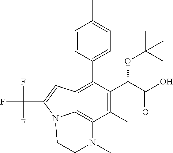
C1(C)=C(C(C(O)=O)OC(C)(C)C)C(C2=CC=C(C)C=C2)=C2C3=C1N(C)CCN3C(C(F)(F)F)=C2
